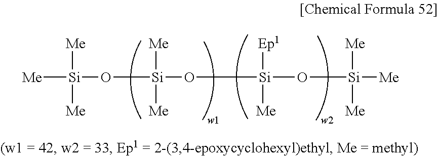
[Me][Si]([Me])([Me])O[Si](O[Si](O[Si]([Me])([Me])[Me])([Ep1])[Me])([Me])[Me]
